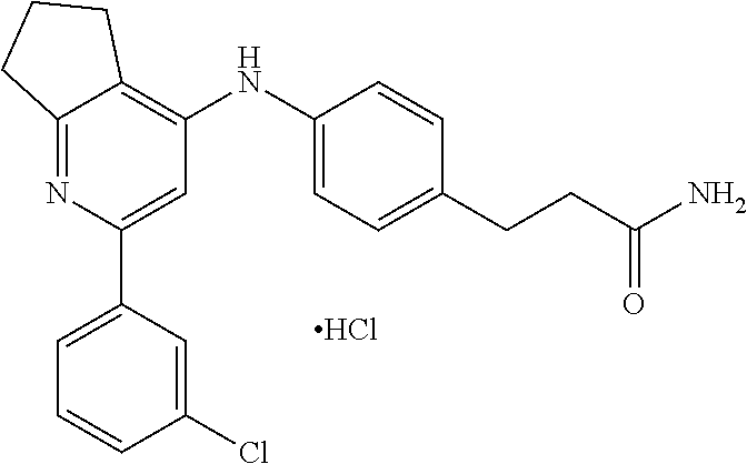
C12=NC(C3=CC=CC(Cl)=C3)=CC(NC3=CC=C(CCC(N)=O)C=C3)=C1CCC2.Cl
